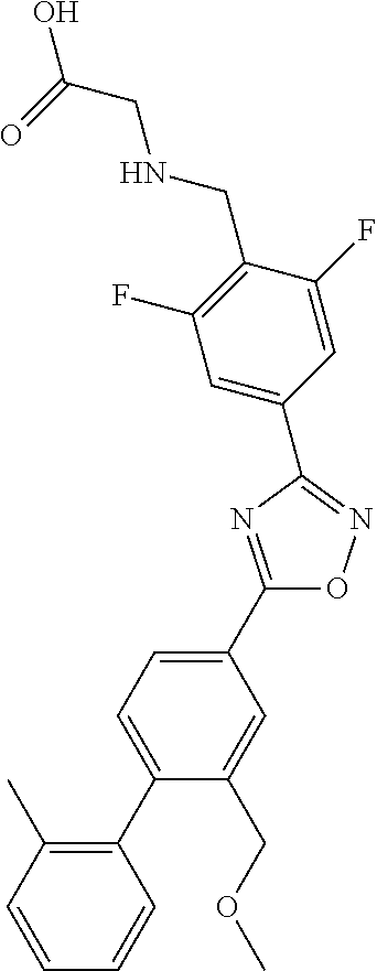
C1(C2=CC=C(C3=C(C)C=CC=C3)C(COC)=C2)=NC(C2=CC(F)=C(CNCC(O)=O)C(F)=C2)=NO1
